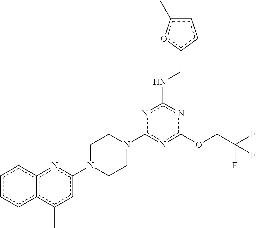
c1(OCC(F)(F)F)nc(NCc2ccc(C)o2)nc(N2CCN(c3nc4c(c(C)c3)cccc4)CC2)n1
